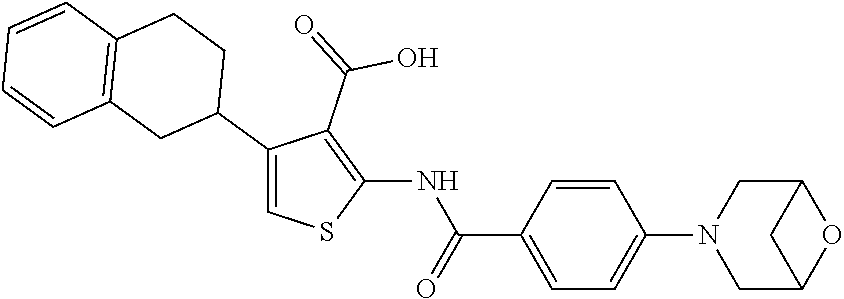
C1=CC(C(=O)NC2=C(C(=O)O)C(C3CCC4=C(C3)C=CC=C4)=CS2)=CC=C1N1CC2OC(C1)C2
